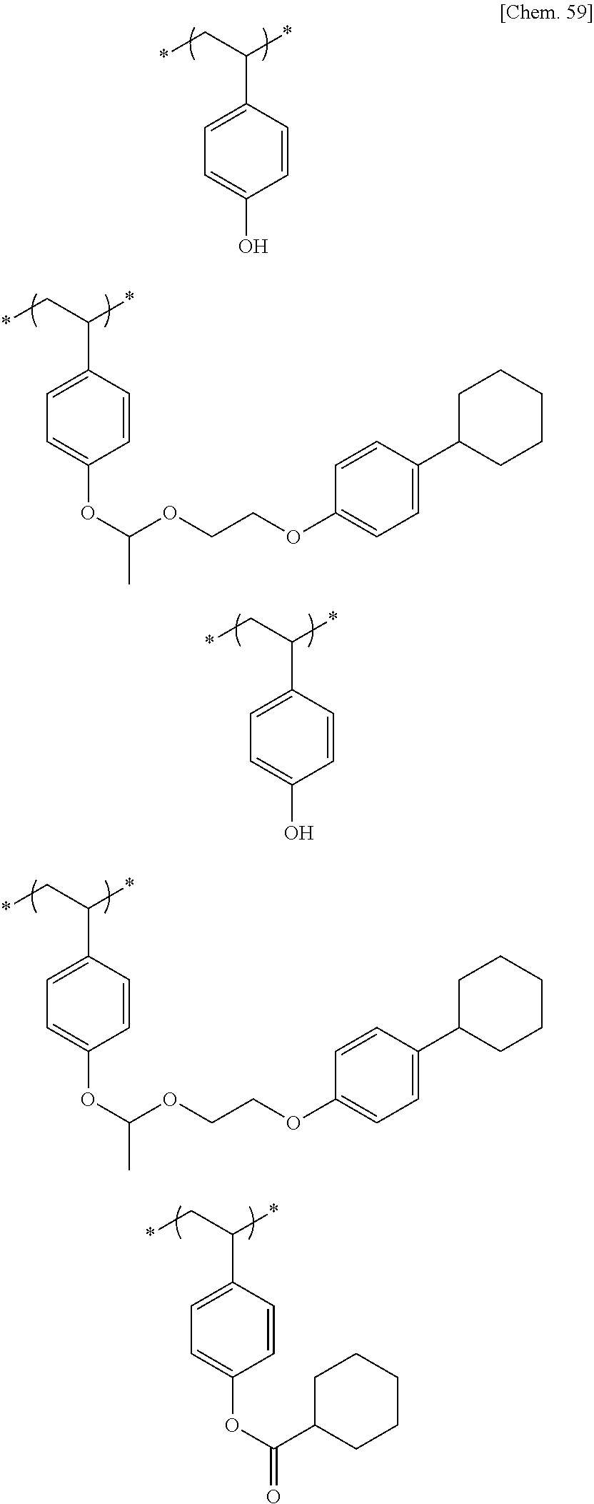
C1=CC(C(C*)*)=CC=C1OC(C)OCCOC1=CC=C(C2CCCCC2)C=C1.C1=CC(C(C*)*)=CC=C1O.C1=CC(C(C*)*)=CC=C1OC(C)OCCOC1=CC=C(C2CCCCC2)C=C1.C1=CC(C(C*)*)=CC=C1O.C1=CC(C(C*)*)=CC=C1OC(=O)C1CCCCC1
